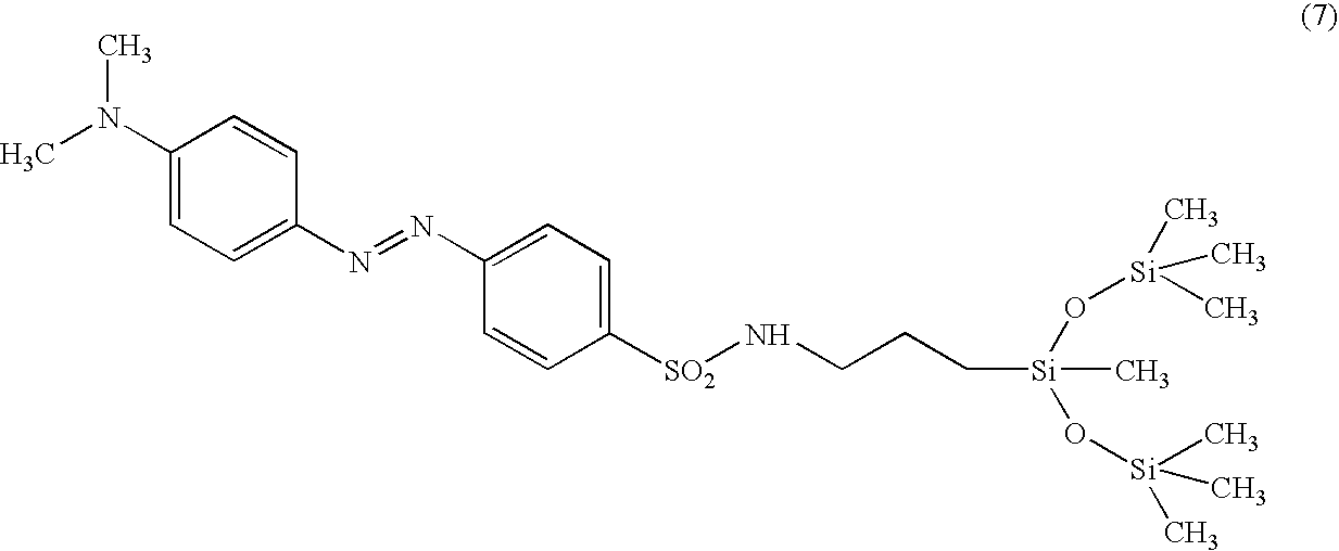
C1(N(C)C)=CC=C(N=NC2=CC=C([SO2]NCCC[Si](C)(O[Si](C)(C)C)O[Si](C)(C)C)C=C2)C=C1
